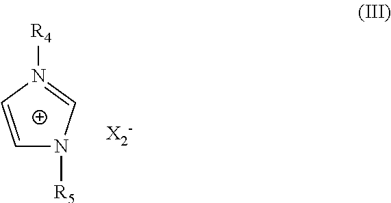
C1=CN([R4])=CN1[R5]
